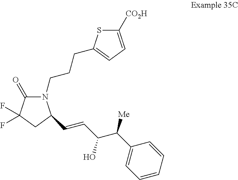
N1(CCCC2=CC=C([CO2H])S2)C(=O)C(F)(F)CC1C=CC(C(C1=CC=CC=C1)[Me])O
